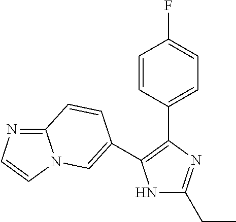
N1C(CC)=NC(C2=CC=C(F)C=C2)=C1C1=CN2C(=NC=C2)C=C1
